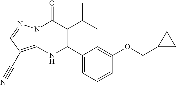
N12C(=C(C#N)C=N1)NC(C1=CC=CC(OCC3CC3)=C1)=C(C(C)C)C2=O
